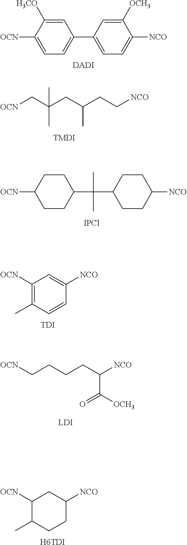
C1(C2=CC=C([NCO])C([OCH3])=C2)=CC=C([OCN])C([H3CO])=C1.[DADI].CC(C[OCN])(CC(CC[NCO])C)C.[TMDI].C1([OCN])=C(C)C=CC([NCO])=C1.[TDI].[OCN]CCCCC([NCO])C([OCH3])=O.C1([OCN])C(C)CCC([NCO])C1.[H6TDI].[IPCI].C1(C(C2CCC([NCO])CC2)(C)C)CCC([OCN])CC1
